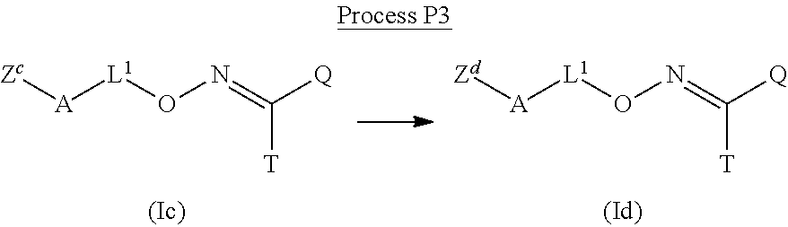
[Zc][A][L1]ON=C([Q])[T].[Zd][A][L1]ON=C([Q])[T]
